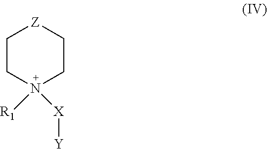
C1CN([X][Y])([R1])CC[Z]1
